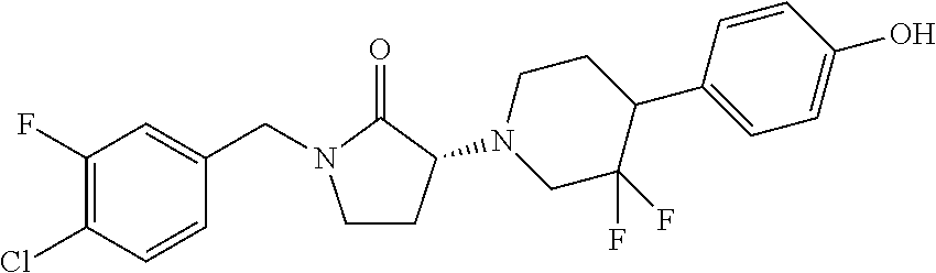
C1CC(N2CC(F)(F)C(C3=CC=C(O)C=C3)CC2)C(=O)N1CC1=CC(F)=C(Cl)C=C1
